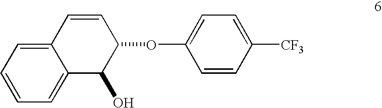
C12=CC=CC=C1C(O)C(OC1=CC=C([CF3])C=C1)C=C2
